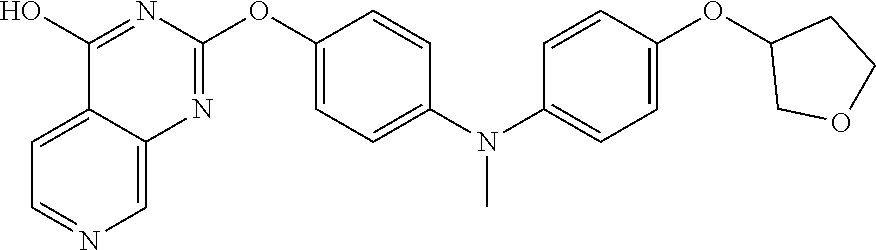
C12=CC=NC=C1N=C(OC1=CC=C(N(C3=CC=C(OC4COCC4)C=C3)C)C=C1)N=C2O
